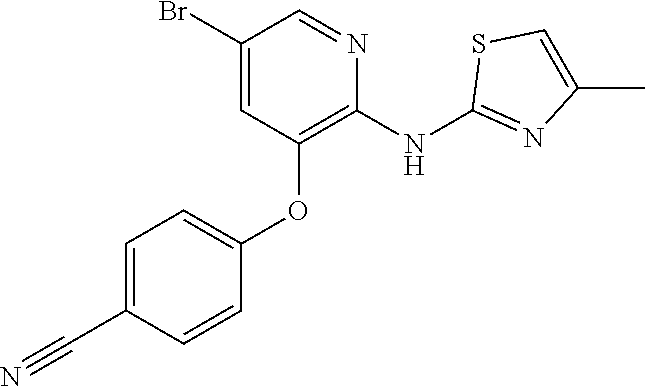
C1(Br)=CC(OC2=CC=C(C#N)C=C2)=C(NC2=NC(C)=CS2)N=C1
